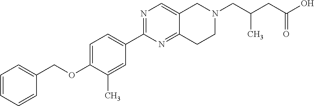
C1=CC=CC(COC2=CC=C(C3=NC=C4C(=N3)CCN(CC(C)CC(=O)O)C4)C=C2C)=C1
